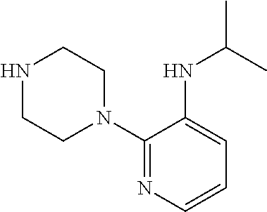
N1CCN(C2=NC=CC=C2NC(C)C)CC1
